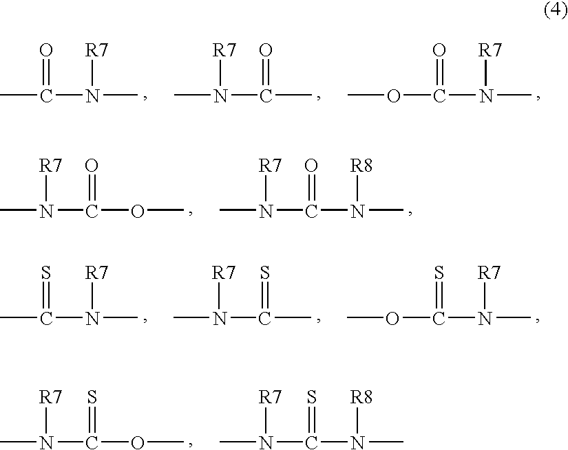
CC(N(C)[R7])=O.CN(C(C)=O)[R7].COC(N(C)[R7])=O.CN(C(OC)=O)[R7].CN(C(N(C)[R8])=O)[R7].CC(N(C)[R7])=S.CN(C(C)=S)[R7].COC(N(C)[R7])=S.CN(C(OC)=S)[R7].CN(C(N(C)[R8])=S)[R7]
